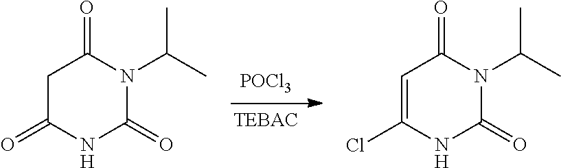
[TEBAC].[POCl3].C1C(=O)NC(=O)N(C(C)C)C1=O.C1=C(Cl)NC(=O)N(C(C)C)C1=O
